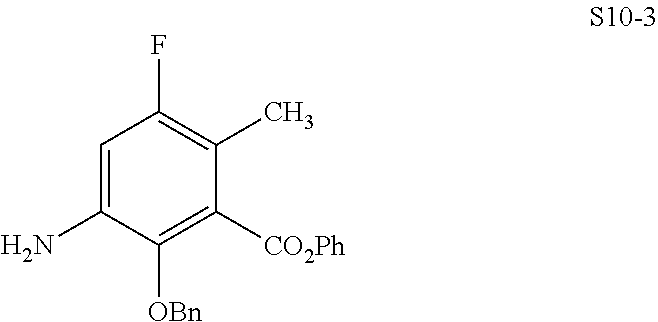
C1=C(N)C([OBn])=C([CO2Ph])C(C)=C1F
